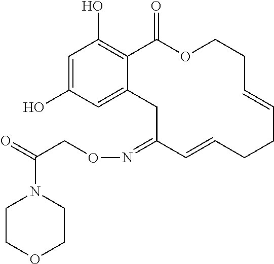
C1=C(O)C=C2C(=C1O)C(=O)OCCC=CCCC=CC(=NOCC(=O)N1CCOCC1)C2
